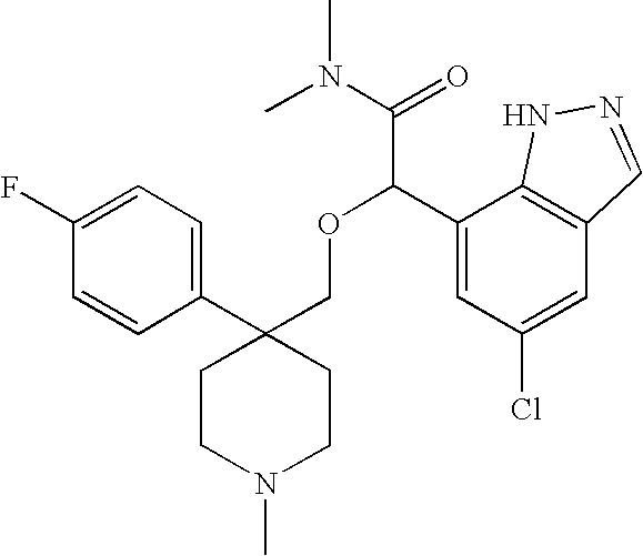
C1(C2(COC(C3=CC(Cl)=CC4=C3NN=C4)C(N(C)C)=O)CCN(C)CC2)=CC=C(F)C=C1
